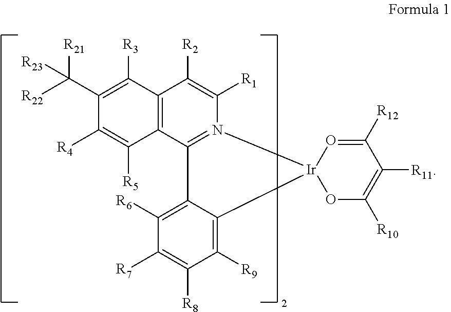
C1(C([R22])([R21])[R23])=C([R3])C2=C(C([R5])=C1[R4])C1=N(C([R1])=C2[R2])[Ir]2(C3=C([R9])C([R8])=C([R7])C([R6])=C13)OC([R10])=C([R11])C([R12])=O2
